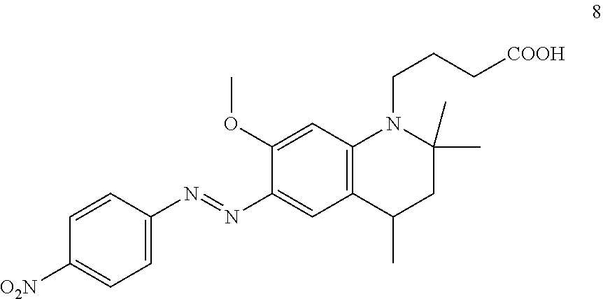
C1=C(N=NC2=CC3=C(C=C2OC)N(CCC[COOH])C(C)(C)CC3C)C=CC([O2N])=C1
